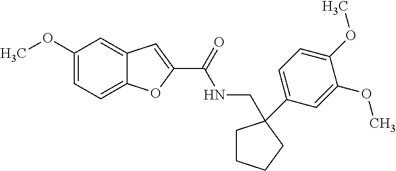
O(C1=CC=C(C2(CNC(C3=CC4=CC(OC)=CC=C4O3)=O)CCCC2)C=C1OC)C
